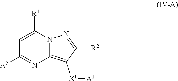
N1=C([A2])C=C([R1])N2C1=C([X1][A1])C([R2])=N2
